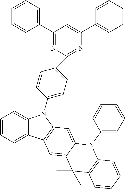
C12=CC=CC=C1C1=C(N2C2=CC=C(C3=NC(C4=CC=CC=C4)=CC(C4=CC=CC=C4)=N3)C=C2)C=C2C(=C1)C(C)(C)C1=C(N2C2=CC=CC=C2)C=CC=C1
